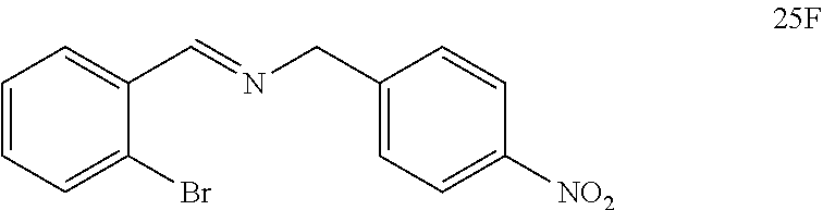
C1=CC=C(Br)C(C=NCC2=CC=C([NO2])C=C2)=C1
